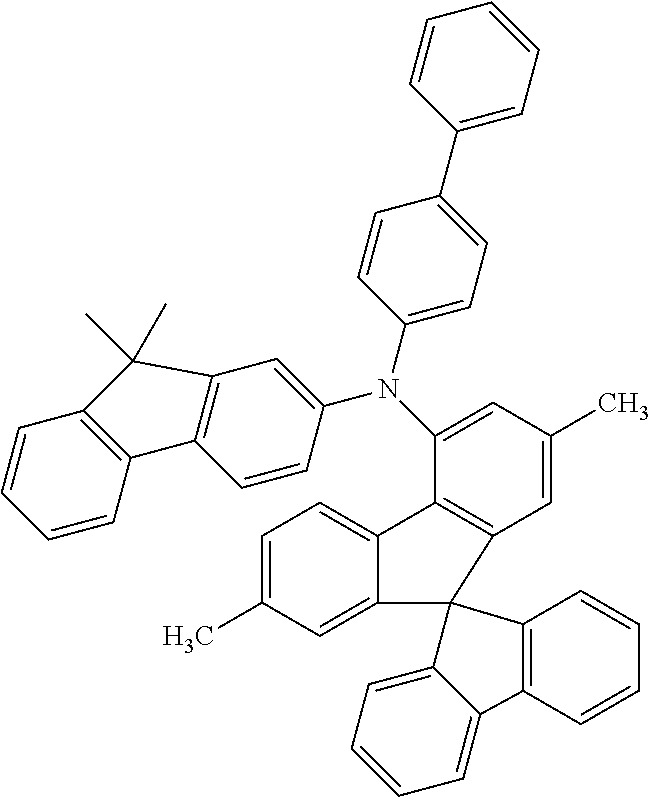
C1=CC2=C(C=C1)C1=C(C=C(N(C3=CC(C)=CC4=C3C3=CC=C(C)C=C3C43C4=CC=CC=C4C4=C3C=CC=C4)C3=CC=C(C4=CC=CC=C4)C=C3)C=C1)C2(C)C
